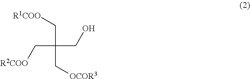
C(C(C[R1COO])(C[OCOR3])CO)[R2COO]
